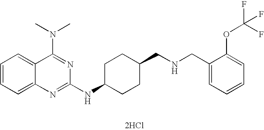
C1=CC=C2C(=C1)C(N(C)C)=NC(NC1CCC(CNCC3=CC=CC=C3OC(F)(F)F)CC1)=N2.[2HCl]
